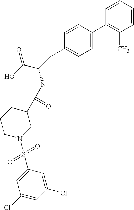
C1=CC=CC(C)=C1C1=CC=C(CC(C(O)=O)NC(C2CCCN(S(=O)(=O)C3=CC(Cl)=CC(Cl)=C3)C2)=O)C=C1
